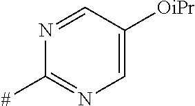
N1=CC([OiPr])=CN=C1[#]
